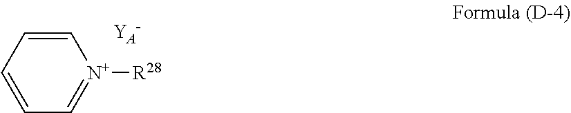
[YA-].C1=CC=CC=[N+]1[R28]
